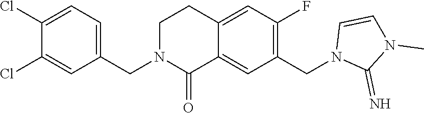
C1(CN2C(=O)C3=CC(CN4C(=N)N(C)C=C4)=C(F)C=C3CC2)=CC=C(Cl)C(Cl)=C1
